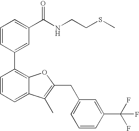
C1=CC(C2=C3C(=CC=C2)C(C)=C(CC2=CC=CC(C(F)(F)F)=C2)O3)=CC(C(NCCSC)=O)=C1
